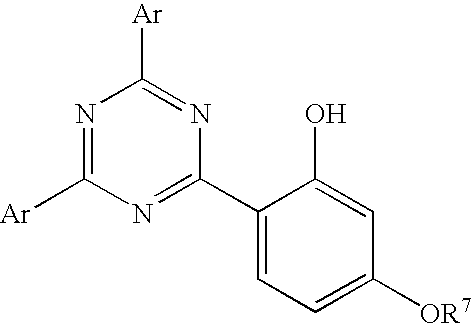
N1=C([Ar])N=C(C2=CC=C([OR7])C=C2O)N=C1[Ar]
